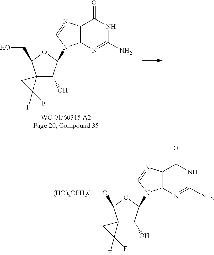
C12(C(O)C(N3C4C(N=C3)C(=O)NC(N)=N4)OC1CO)CC2(F)F.C12(C(O)C(N3C4C(N=C3)C(=O)NC(N)=N4)OC1O[(HO)2OPH2C])CC2(F)F
